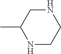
N1CC(C)NCC1
